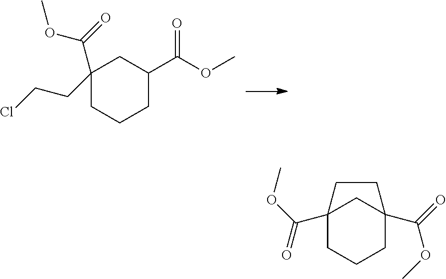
C1(CCCl)(C(=O)OC)CCCC(C(OC)=O)C1.C12(C(OC)=O)CCCC(C(=O)OC)(C1)CC2
